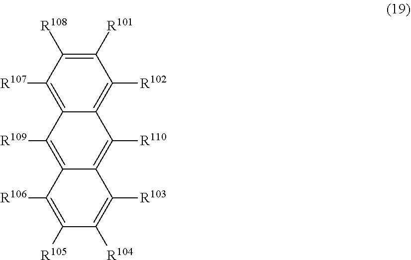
C1([R101])=C([R108])C([R107])=C2C(=C1[R102])C([R110])=C1C(=C2[R109])C([R106])=C([R105])C([R104])=C1[R103]
